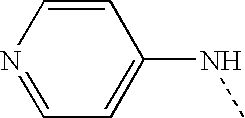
C1=NC=CC(NC)=C1
